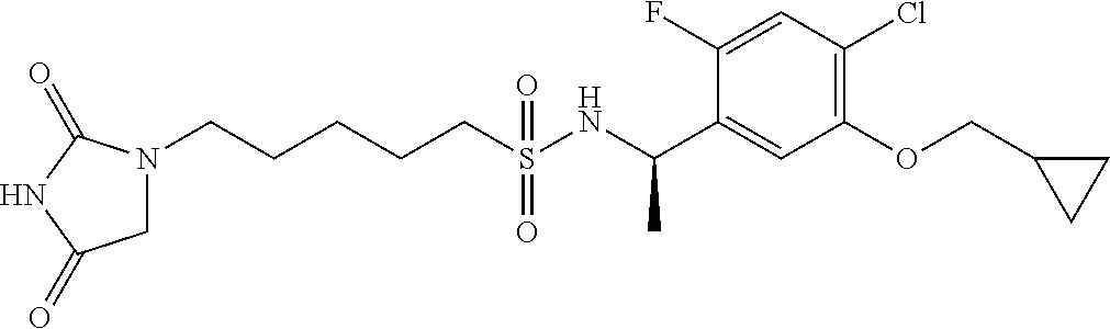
C(S(NC(C1=CC(OCC2CC2)=C(Cl)C=C1F)C)(=O)=O)CCCCN1CC(=O)NC1=O
